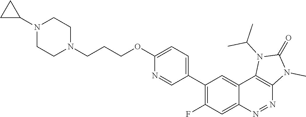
C1(C2=C(F)C=C3C(=C2)C2=C(N=N3)N(C)C(=O)N2C(C)C)=CC=C(OCCCN2CCN(C3CC3)CC2)N=C1
